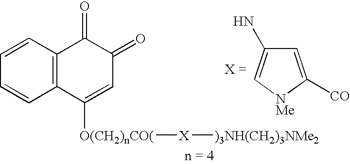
C1=CC=CC2=C1C(=O)C(=O)C=C2[O(CH2)nCO(][X][)3NH(CH2)3NMe2].C1=C([CO])[NMe]C=C1N
